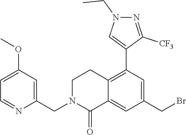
C1=C(OC)C=C(CN2C(=O)C3=CC(CBr)=CC(C4=CN(CC)N=C4[CF3])=C3CC2)N=C1
